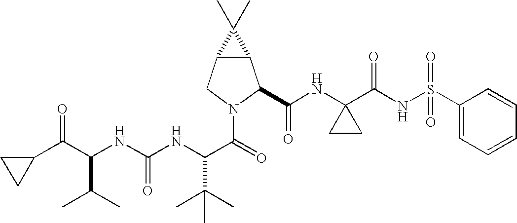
C(NC(NC(C(=O)N1C(C(NC2(C(NS(C3=CC=CC=C3)(=O)=O)=O)CC2)=O)C2C(C1)C2(C)C)C(C)(C)C)=O)(C(C)C)C(C1CC1)=O
